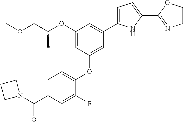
O(CC(OC1=CC(OC2=CC=C(C(N3CCC3)=O)C=C2F)=CC(C2=CC=C(C3=NCCO3)N2)=C1)C)C
